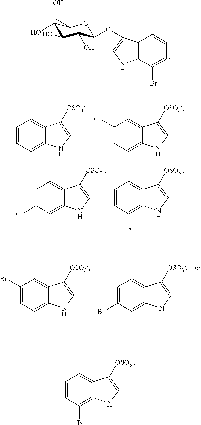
C1(O)C(O)C(O)C(OC2=CNC3=C2C=CC=C3Br)OC1CO.C1=CC=C2C(=C1)C([OSO3-])=CN2.C1(Cl)=CC=C2C(=C1)C([OSO3-])=CN2.C1=CC(Cl)=C2C(=C1)C([OSO3-])=CN2.C1=C(Cl)C=C2C(=C1)C([OSO3-])=CN2.C1(Br)=CC=C2C(=C1)C([OSO3-])=CN2.C1=C(Br)C=C2C(=C1)C([OSO3-])=CN2.C1=CC(Br)=C2C(=C1)C([OSO3-])=CN2
